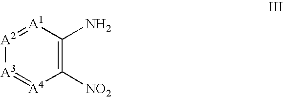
[A2]1=[A1]C(N)=C([NO2])[A4]=[A3]1
